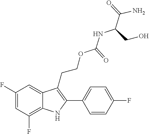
C1(F)=C2C(=CC(F)=C1)C(CCOC(NC(C(N)=O)CO)=O)=C(C1=CC=C(F)C=C1)N2
